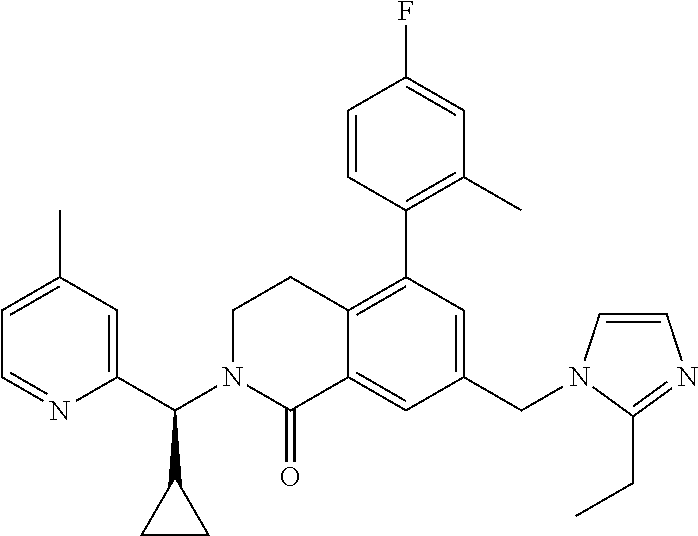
C1(CN2C=CN=C2CC)=CC(C2=C(C)C=C(F)C=C2)=C2C(=C1)C(=O)N(C(C1=CC(C)=CC=N1)C1CC1)CC2
